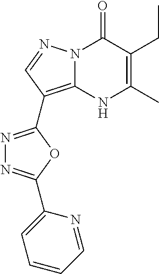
N12C(=C(C3=NN=C(C4=CC=CC=N4)O3)C=N1)NC(C)=C(CC)C2=O
